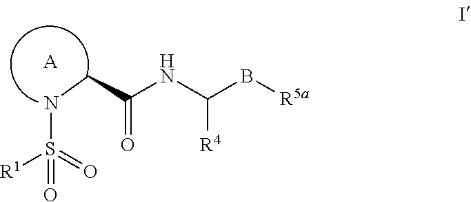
N(CC(NC(B[R5a])[R4])=O)S(=O)([R1])=O.[A]
